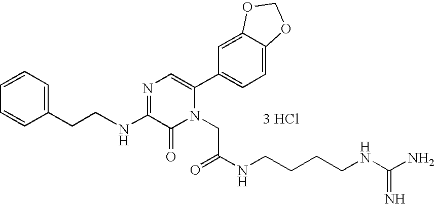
N(C1=NC=C(C2=CC=C3C(=C2)OCO3)N(CC(NCCCCNC(N)=N)=O)C1=O)CCC1=CC=CC=C1.[3 HCl]
